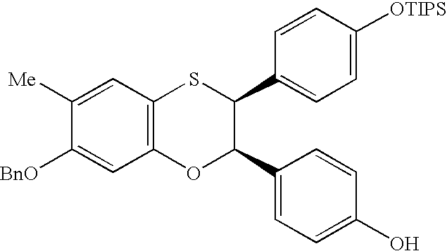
C1([Me])=CC2=C(C=C1[BnO])OC(C1=CC=C(O)C=C1)C(C1=CC=C([OTIPS])C=C1)S2
